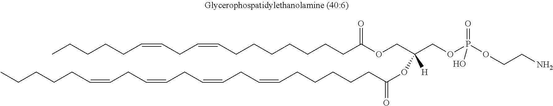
CCCCCC=CCC=CCC=CCC=CCCCCCC(OC(COC(CCCCCCCC=CCC=CCCCCC)=O)(COP(OCCN)(=O)O)[H])=O
